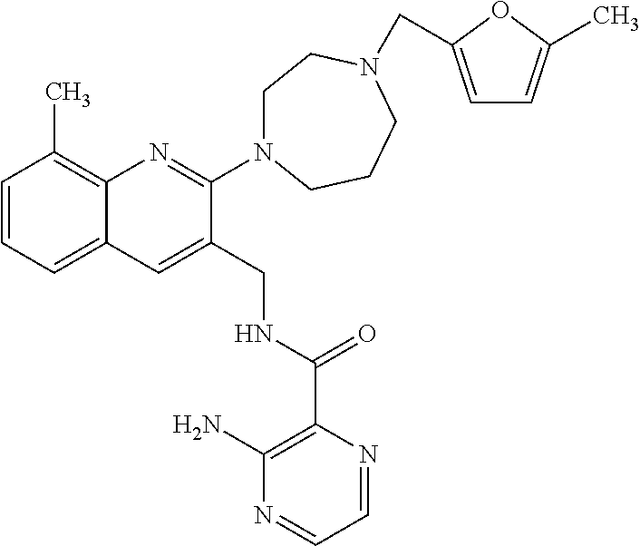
C1=CC=C2C(=C1C)N=C(N1CCN(CC3=CC=C(C)O3)CCC1)C(CNC(C1=C(N)N=CC=N1)=O)=C2
